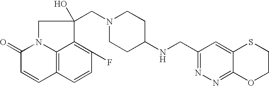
C12=C3C=CC(F)=C1C(CN1CCC(NCC4=NN=C5C(=C4)SCCO5)CC1)(O)CN2C(=O)C=C3
